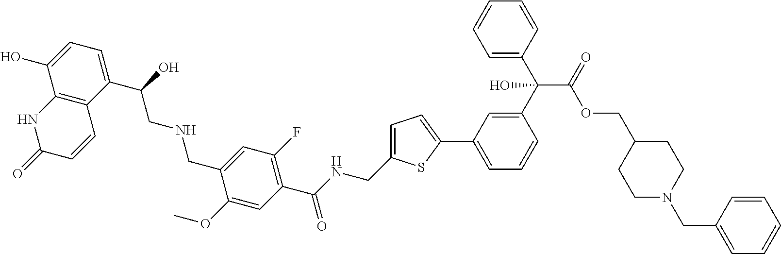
C1(C(CNCC2=CC(F)=C(C(NCC3=CC=C(C4=CC=CC(C(C5=CC=CC=C5)(C(OCC5CCN(CC6=CC=CC=C6)CC5)=O)O)=C4)S3)=O)C=C2OC)O)=CC=C(O)C2=C1C=CC(=O)N2
